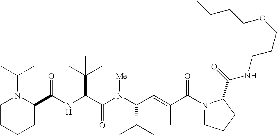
N(C(C(N(C(C(C)C)C=C(C)C(N1CCCC1C(=O)NCCCOCCCC)=O)[Me])=O)C(C)(C)C)C(C1N(C(C)C)CCCC1)=O
